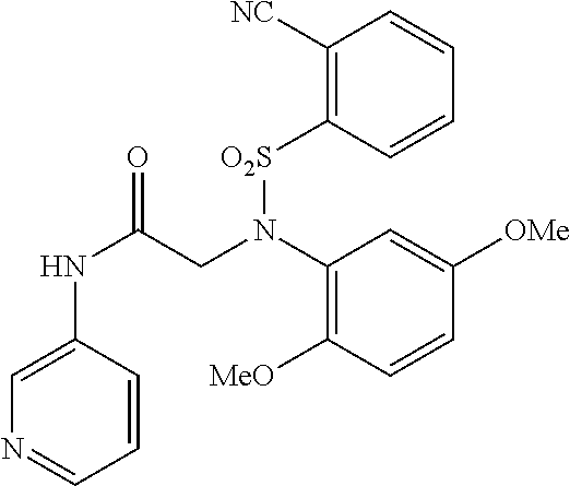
C1=C(NC(=O)CN(C2=C([MeO])C=CC([OMe])=C2)[O2S]C2=C([NC])C=CC=C2)C=CC=N1
